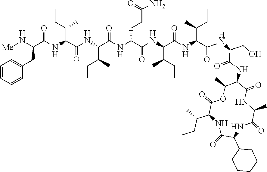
C1=CC=CC(CC(C(NC(C(NC(C(CC)C)C(NC(C(NC(C(NC(C(NC(CO)C(NC2C(=O)NC(C)C(=O)NC(C3CCCCC3)C(=O)NC(C(CC)C)C(=O)OC2C)=O)=O)C(C)CC)=O)C(CC)C)=O)CCC(N)=O)=O)=O)C(CC)C)=O)N[Me])=C1
